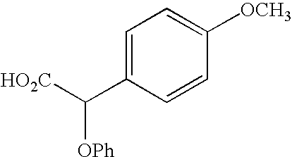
C1=C(C([HO2C])[OPh])C=CC([OCH3])=C1
